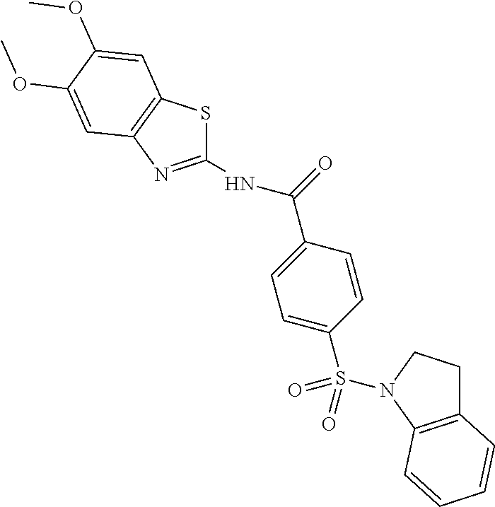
C1=C(S(N2C3=C(CC2)C=CC=C3)(=O)=O)C=CC(C(=O)NC2=NC3=C(S2)C=C(OC)C(OC)=C3)=C1
